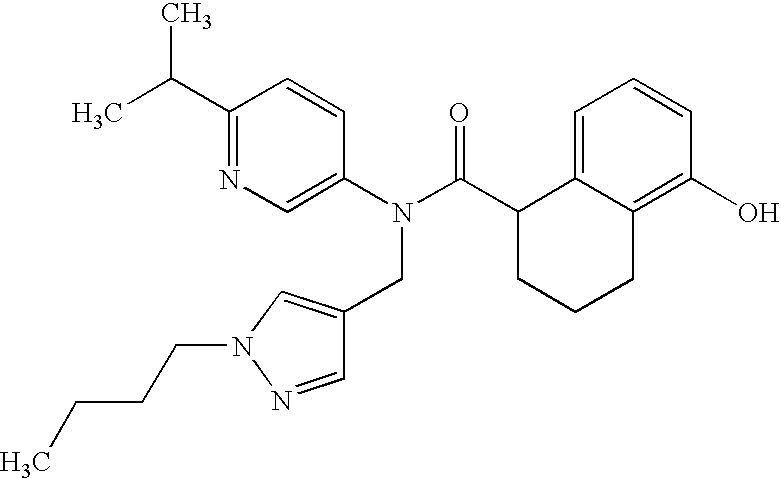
C1(C(C)C)=NC=C(N(C(C2CCCC3=C(O)C=CC=C23)=O)CC2=CN(CCCC)N=C2)C=C1
